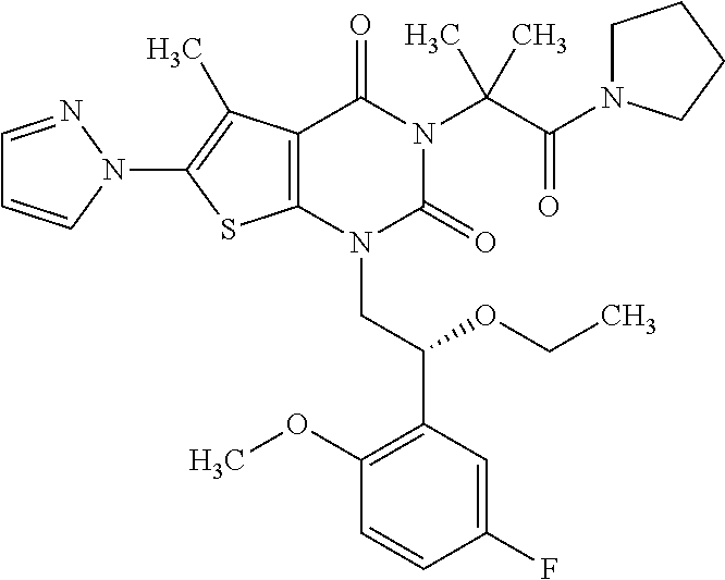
C12=C(C(C)=C(N3C=CC=N3)S1)C(=O)N(C(C(=O)N1CCCC1)(C)C)C(=O)N2CC(C1=C(OC)C=CC(F)=C1)OCC
